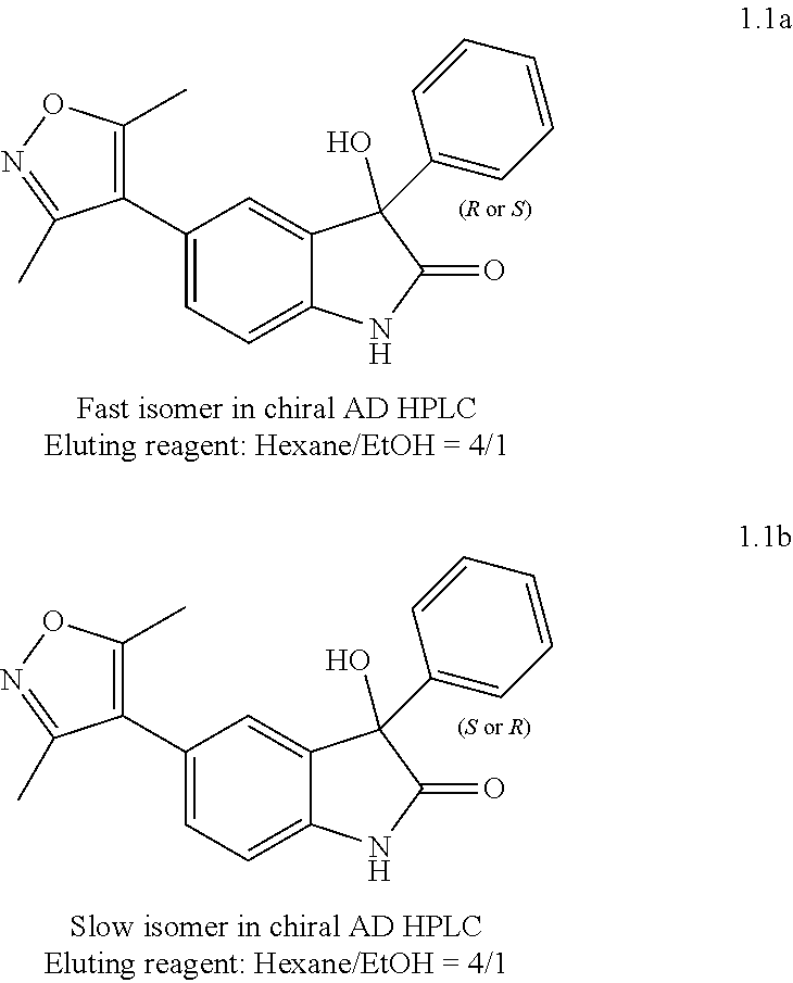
C1(C2=CC=C3C(=C2)C(O)(C2=CC=CC=C2)C(=O)N3)=C(C)ON=C1C.C1(C2=CC=C3C(=C2)C(O)(C2=CC=CC=C2)C(=O)N3)=C(C)ON=C1C
